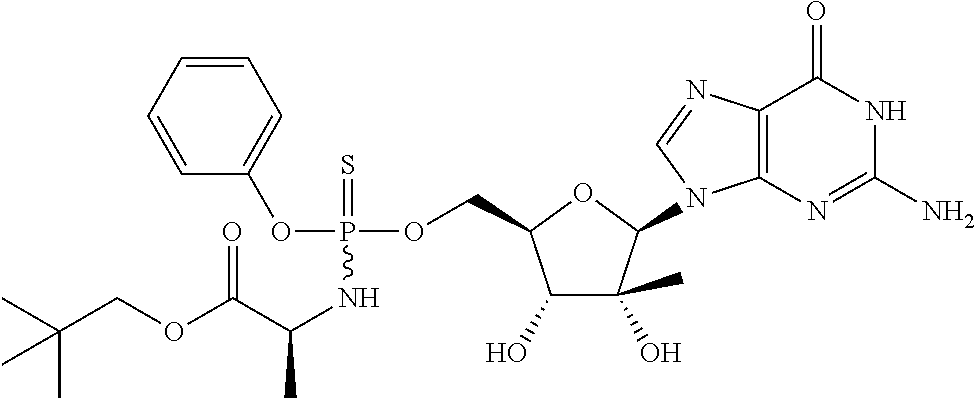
C1(O)C(C)(O)C(N2C3=C(C(=O)NC(N)=N3)N=C2)OC1COP(OC1=CC=CC=C1)(=S)NC(C)C(OCC(C)(C)C)=O
